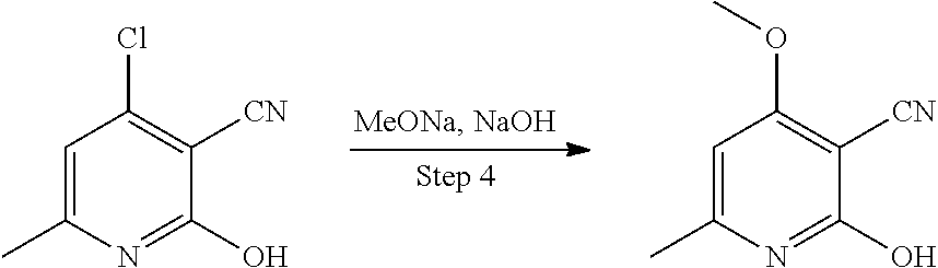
C1=C(C)N=C(O)C([CN])=C1Cl.C1=C(C)N=C(O)C([CN])=C1OC
